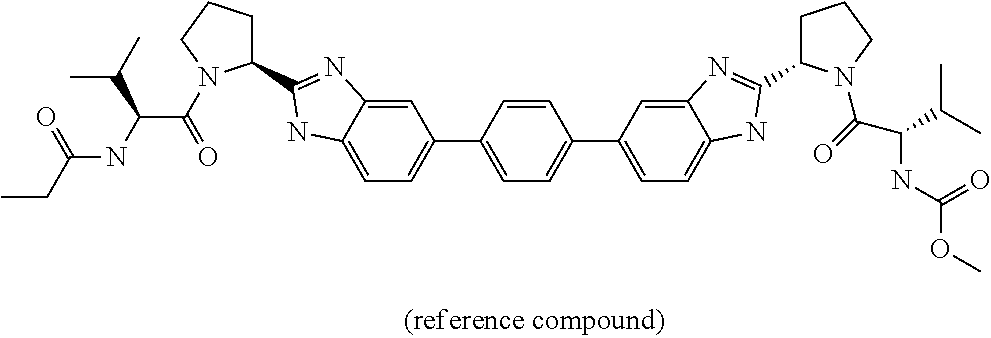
CCC(NC(C(=O)N1C(C2=NC3=CC(C4=CC=C(C5=CC=C6C(=C5)N=C(C5CCCN5C(=O)C(C(C)C)NC(OC)=O)N6)C=C4)=CC=C3N2)CCC1)C(C)C)=O
